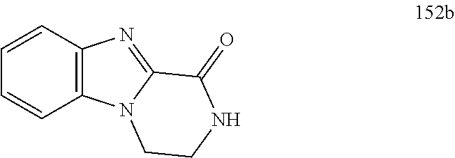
C12=C(C=CC=C1)N=C1N2CCNC1=O
